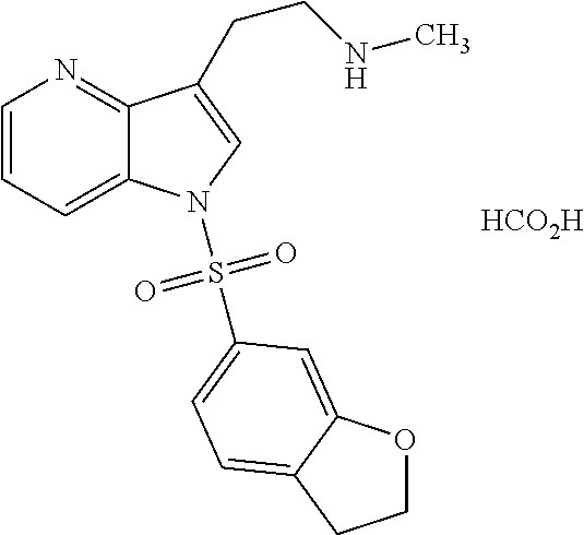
[HCO2H].C1=CC=C2C(=N1)C(CCNC)=CN2S(=O)(=O)C1=CC=C2C(=C1)OCC2
